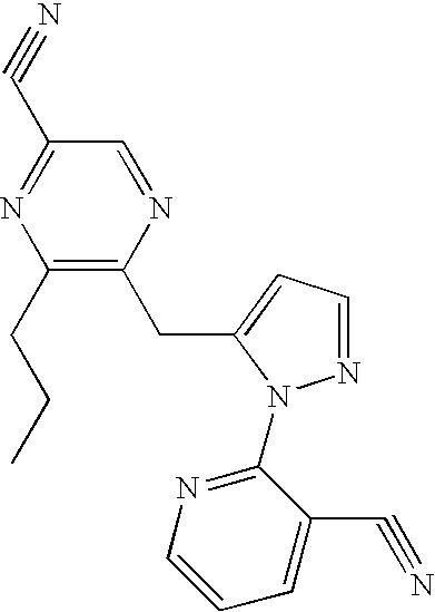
C1(CCC)=C(CC2=CC=NN2C2=NC=CC=C2C#N)N=CC(C#N)=N1
